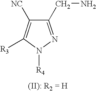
C1(CN)=NN([R4])C([R3])=C1[NC]
